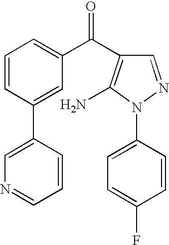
C1(C2=CN=CC=C2)=CC(C(=O)C2=C(N)N(C3=CC=C(F)C=C3)N=C2)=CC=C1
